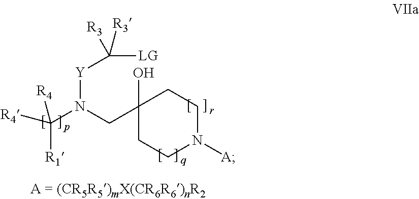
C1(CN(C([R4])([R1])[R4])[Y]C([LG])([R3])[R3])(O)CCN([A])CC1
